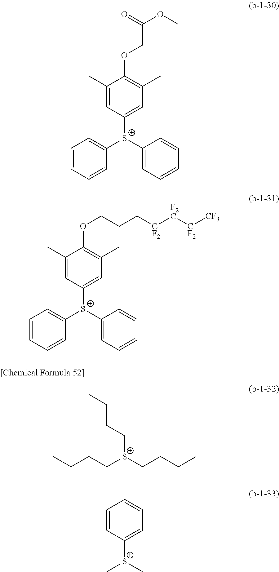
C1(C)=CC([S+](C2=CC=CC=C2)C2=CC=CC=C2)=CC(C)=C1OCC(OC)=O.C1(C)=CC([S+](C2=CC=CC=C2)C2=CC=CC=C2)=CC(C)=C1OCCC[CF2][F2C][CF2][CF3].C(CC[S+](CCCC)CCCC)C.C1=CC([S+](C)C)=CC=C1
